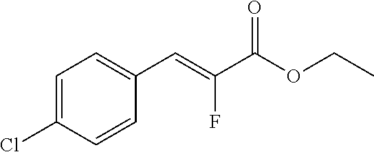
C1=C(Cl)C=CC(C=C(F)C(OCC)=O)=C1
